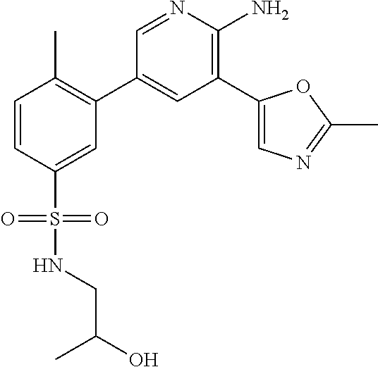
C1=CC(S(=O)(NCC(O)C)=O)=CC(C2=CC(C3=CN=C(C)O3)=C(N)N=C2)=C1C
